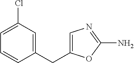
C1=C(Cl)C=C(CC2=CN=C(N)O2)C=C1
